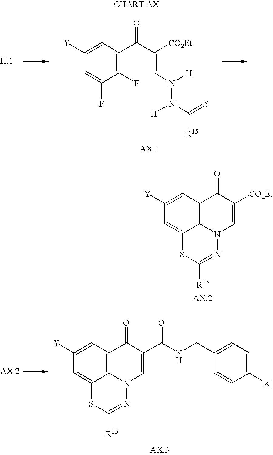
[H]N(C=C([CO2Et])C(C1=C(F)C(F)=CC([Y])=C1)=O)N([H])C([R15])=S.[CO2Et]C1=CN2C3=C(C1=O)C=C([Y])C=C3SC([R15])=N2.C(C1=CN2C3=C(C1=O)C=C([Y])C=C3SC([R15])=N2)(=O)NCC1=CC=C([X])C=C1
